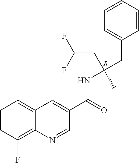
[R].C1=CC(F)=C2C(=C1)C=C(C(=O)NC(CC1=CC=CC=C1)(CC(F)F)C)C=N2
